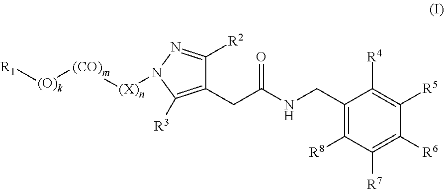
[R1][(O)k][(CO)m][(X)n]N1N=C([R2])C(CC(NCC2=C([R8])C([R7])=C([R6])C([R5])=C2[R4])=O)=C1[R3]
